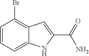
C1=CC=C2C(=C1Br)C=C(C(=O)N)N2
